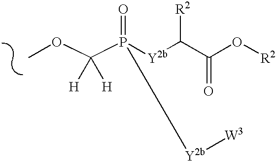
COC(P([Y2b]C(C(=O)O[R2])[R2])(=O)[Y2b][W3])([H])[H]
